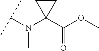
C(N(C1(C(OC)=O)CC1)C)(C)C
